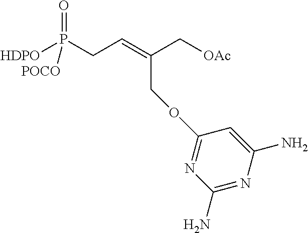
O=P(CC=C(C[OAc])COC1=NC(N)=NC(N)=C1)([HDPO])[POCO]
